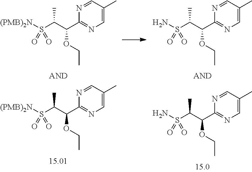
[(PMB)2N]S(C(C(C1=NC=C(C)C=N1)OCC)C)(=O)=O.[(PMB)2N]S(C(C(C1=NC=C(C)C=N1)OCC)C)(=O)=O.NS(C(C(C1=NC=C(C)C=N1)OCC)C)(=O)=O.NS(C(C(C1=NC=C(C)C=N1)OCC)C)(=O)=O
